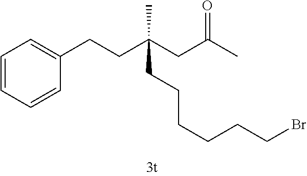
C1=CC=CC(CCC(CC(C)=O)(CCCCCCBr)C)=C1
